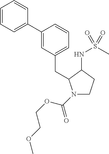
C1(C2=CC(CC3N(C(OCCOC)=O)CCC3NS(C)(=O)=O)=CC=C2)=CC=CC=C1
